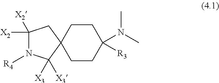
C1CC2(CCC1([R3])N(C)C)C([X3])([X3])N([R4])C([X2])([X2])C2
